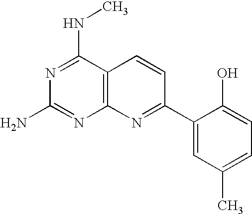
N1=C(NC)C2=C(N=C1N)N=C(C1=CC(C)=CC=C1O)C=C2
